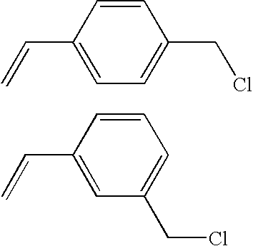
C1=CC(C=C)=CC=C1CCl.C1=CC(C=C)=CC(CCl)=C1
